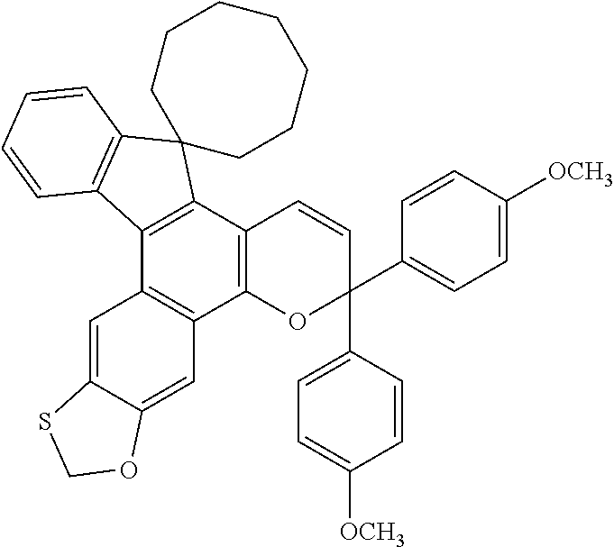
C12=C(C3=C(C4=C1C=C1C(=C4)SCO1)C1=C(C=CC=C1)C31CCCCCCC1)C=CC(C1=CC=C([OCH3])C=C1)(C1=CC=C([OCH3])C=C1)O2
